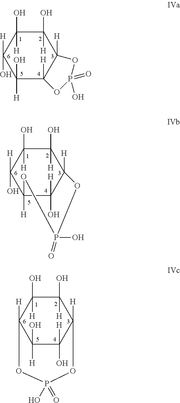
C1(O)([H])C(O)([H])C([H])(O)C(O)([H])C2([H])C1([H])OP(=O)(O)O2.C1(O)([H])C(O)([H])C([H])(O)C2([H])C(O)([H])C1([H])OP(O)(=O)O2.C1(O)([H])C(O)([H])C2([H])C(O)([H])C(O)([H])C1([H])OP(=O)(O)O2
